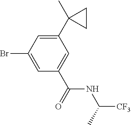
C1(C2(C)CC2)=CC(Br)=CC(C(=O)NC([CF3])C)=C1
